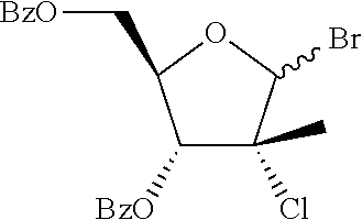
C1([BzO])C(Cl)(C)C(Br)OC1C[BzO]
